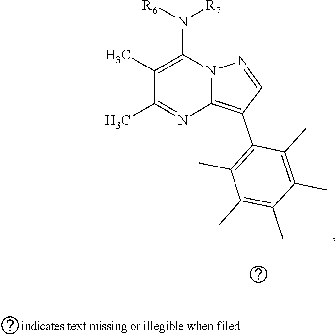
C1(C)=C(N([R6])[R7])N2C(=C(C3=C(C)C(C)=C(C)C(C)=C3C)C=N2)N=C1C
